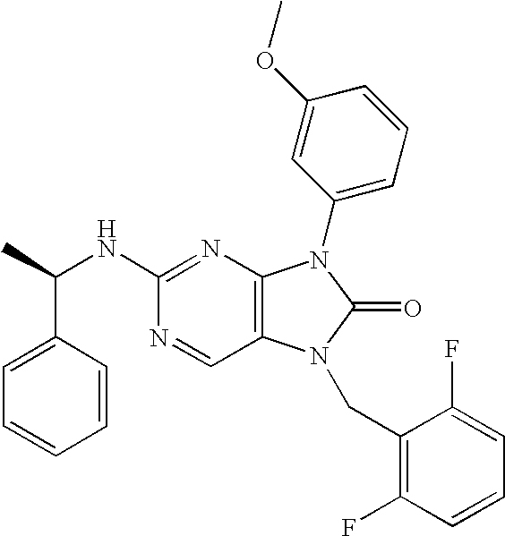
C12=C(N(CC3=C(F)C=CC=C3F)C(=O)N1C1=CC=CC(OC)=C1)C=NC(NC(C)C1=CC=CC=C1)=N2
